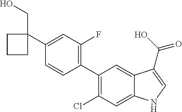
C1(C2=C(F)C=C(C3(CO)CCC3)C=C2)=C(Cl)C=C2C(=C1)C(C(O)=O)=CN2
